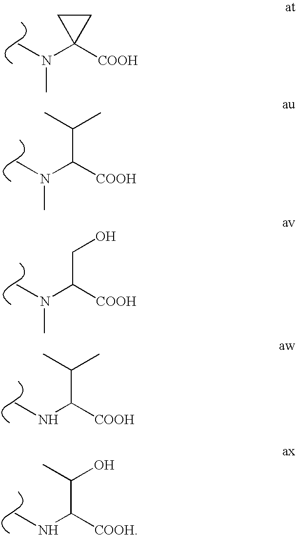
C1([COOH])(N(C)C)CC1.C([COOH])(N(C)C)C(C)C.C([COOH])(N(C)C)CO.C([COOH])(NC)C(C)C.C([COOH])(NC)C(O)C
